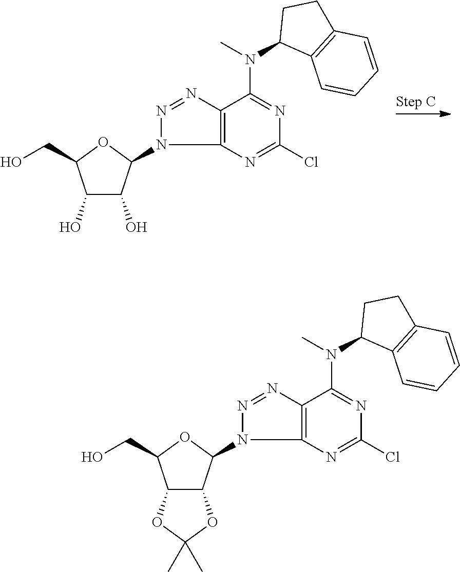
C1(O)C(O)C(N2C3=C(N=N2)C(N(C)C2C4=C(CC2)C=CC=C4)=NC(Cl)=N3)OC1CO.C12C(C(N3C4=C(N=N3)C(N(C)C3C5=C(CC3)C=CC=C5)=NC(Cl)=N4)OC1CO)OC(C)(C)O2
